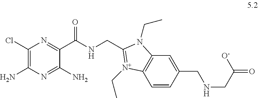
C1(Cl)=C(N)N=C(N)C(C(NCC2=[N+](CC)C3=C(C=C(CNCC(=O)[O-])C=C3)N2CC)=O)=N1
